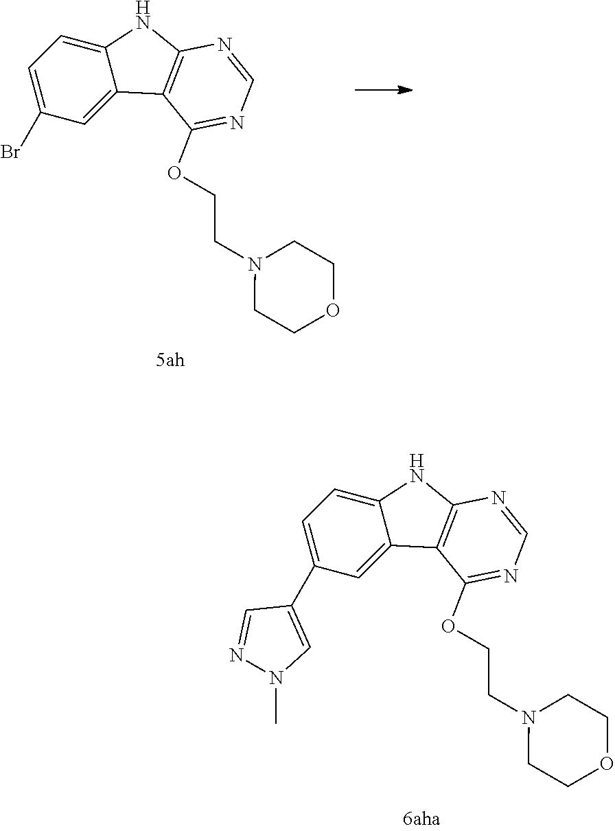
C1=C2C(=CC(C3=CN(C)N=C3)=C1)C1=C(N2)N=CN=C1OCCN1CCOCC1.C1=C2C(=CC(Br)=C1)C1=C(N2)N=CN=C1OCCN1CCOCC1
